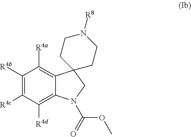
C1([R4b])=C([R4c])C([R4d])=C2C(=C1[R4a])C1(CN2C(OC)=O)CCN([R8])CC1
